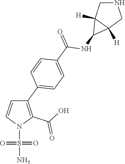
C1(C2=CC=C(C(=O)NC3C4([H])C3([H])CNC4)C=C2)=C(C(O)=O)N(S(N)(=O)=O)C=C1
